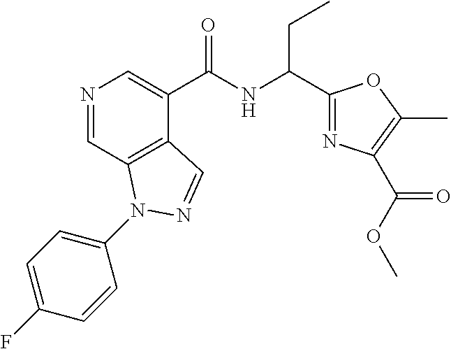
N1=CC2=C(C(C(NC(C3=NC(C(OC)=O)=C(C)O3)CC)=O)=C1)C=NN2C1=CC=C(F)C=C1
